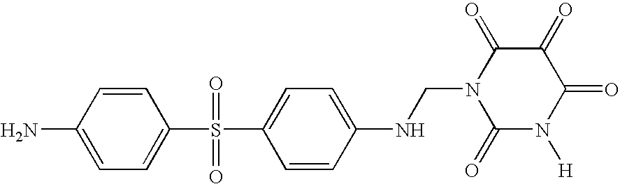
C1(N)=CC=C(S(=O)(=O)C2=CC=C(NCN3C(=O)N([H])C(=O)C(=O)C3=O)C=C2)C=C1
